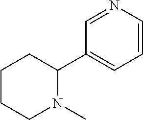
C1=CN=CC(C2CCCCN2C)=C1
